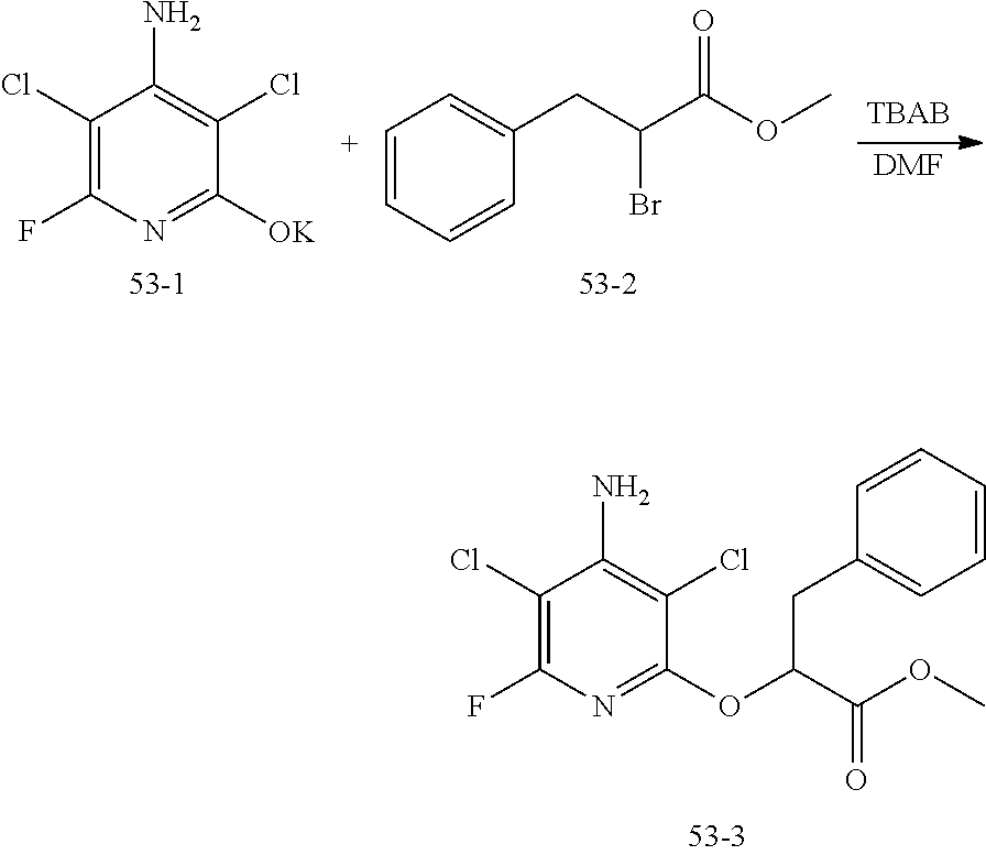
[OK]C1=NC(F)=C(Cl)C(N)=C1Cl.C1=CC=CC(CC(C(OC)=O)Br)=C1.[DMF].C(C(=O)OC)(OC1=NC(F)=C(Cl)C(N)=C1Cl)CC1=CC=CC=C1
